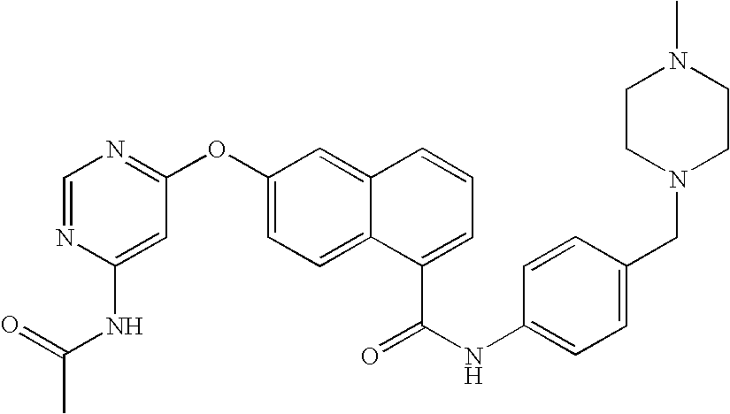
C1=C(NC(C)=O)N=CN=C1OC1=CC=C2C(=C1)C=CC=C2C(=O)NC1=CC=C(CN2CCN(C)CC2)C=C1
